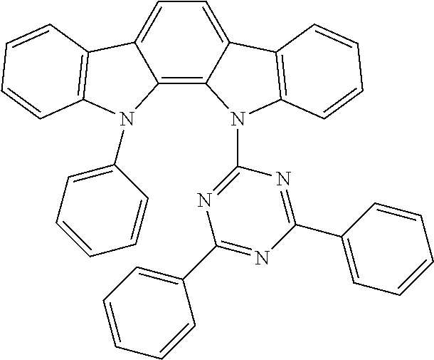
C12=C3C(=CC=C1C1=C(C=CC=C1)N2C1=CC=CC=C1)C1=C(N3C2=NC(C3=CC=CC=C3)=NC(C3=CC=CC=C3)=N2)C=CC=C1
